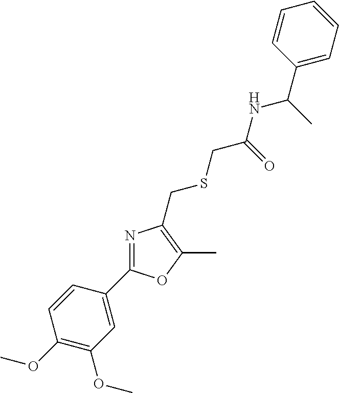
C1(OC)=C(OC)C=C(C2=NC(CSCC(NC(C3=CC=CC=C3)C)=O)=C(C)O2)C=C1
